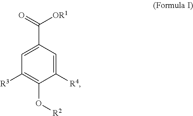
C1=C(C(=O)[OR1])C=C([R4])C(O[R2])=C1[R3]
